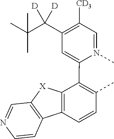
C1=N(C)C(C2=C(C)C=CC3=C2[X]C2=C3C=CN=C2)=CC(C(C(C)(C)C)([D])[D])=C1[CD3]
